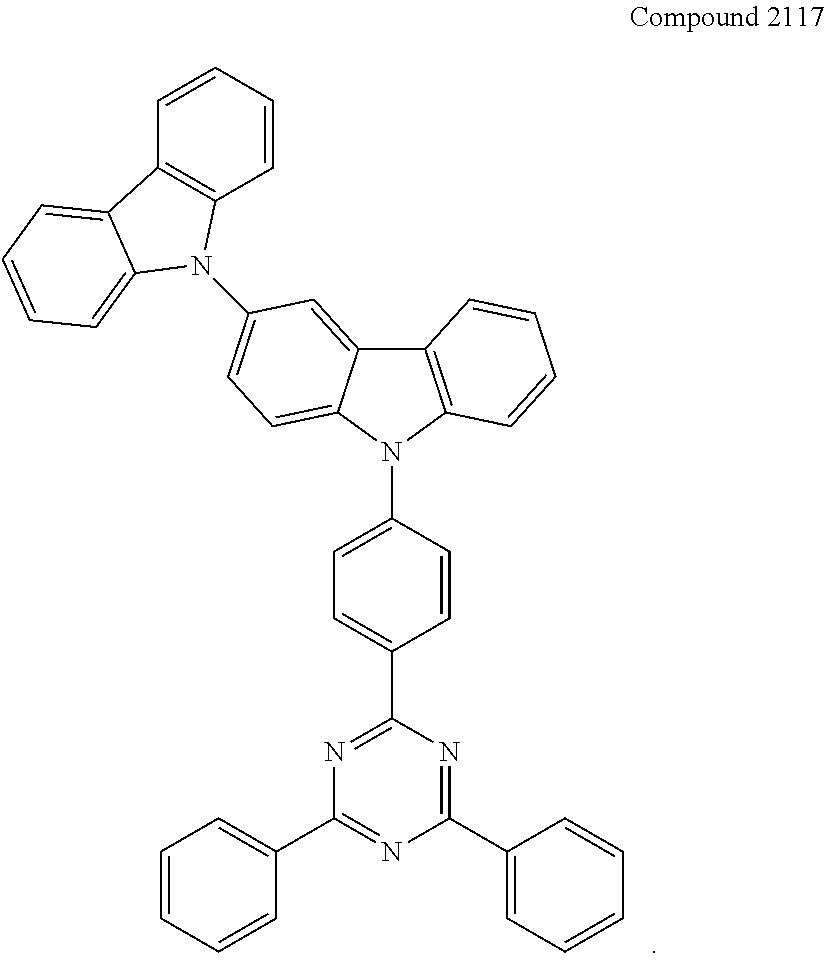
C1=CC2=C(C=C1)C1=CC=CC=C1N2C1=CC=C2C(=C1)C1=C(C=CC=C1)N2C1=CC=C(C2=NC(C3=CC=CC=C3)=NC(C3=CC=CC=C3)=N2)C=C1
